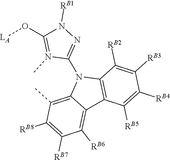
C12=C(C([RB2])=C([RB3])C([RB4])=C1[RB5])N(C1=NN([RB1])C(O[LA])=N1C)C1=C(C)C([RB8])=C([RB7])C([RB6])=C21
